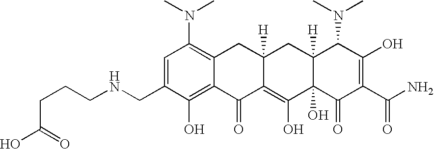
N(CC1=CC(N(C)C)=C2C(=C1O)C(=O)C1=C(O)C3(O)C([H])(CC1([H])C2)C(N(C)C)C(O)=C(C(N)=O)C3=O)CCCC(O)=O
